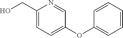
C1(CO)=CC=C(OC2=CC=CC=C2)C=N1
